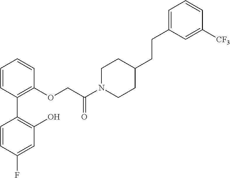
C1=CC(C2=C(O)C=C(F)C=C2)=C(OCC(N2CCC(CCC3=CC=CC([CF3])=C3)CC2)=O)C=C1
